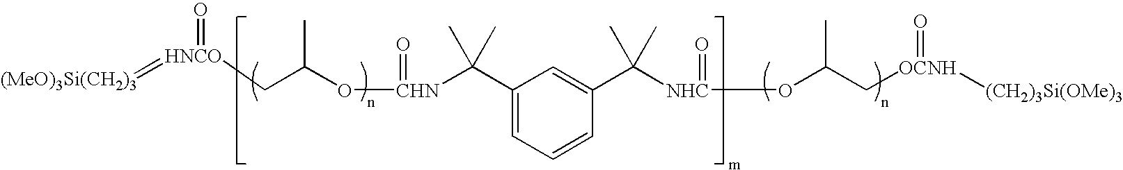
[(MeO)3Si(CH2)3]=[HNCO](CC(O[CHN](=O)C(C1=CC=CC(C([NHC](OC(C[OCNH]([(CH2)3Si(OMe)3])=O)C)=O)(C)C)=C1)(C)C)C)=O
